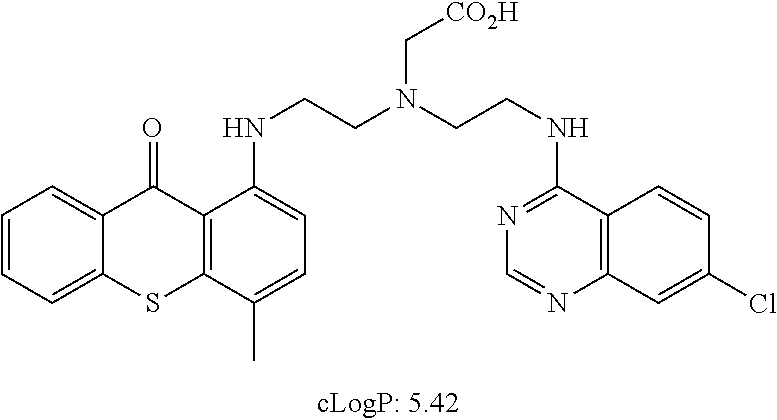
C1=CC=C2C(=C1)C(=O)C1=C(S2)C(C)=CC=C1NCCN(CCNC1=NC=NC2=C1C=CC(Cl)=C2)C[CO2H]
